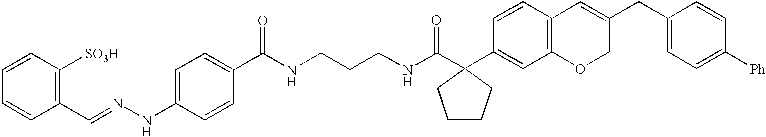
C(NCCCNC(C1=CC=C(NN=CC2=C([SO3H])C=CC=C2)C=C1)=O)(=O)C1(C2=CC3=C(C=C2)C=C(CC2=CC=C([Ph])C=C2)CO3)CCCC1
